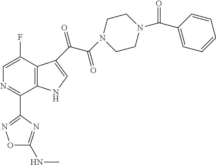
N1=C(C2=NOC(NC)=N2)C2=C(C(F)=C1)C(C(C(N1CCN(C(C3=CC=CC=C3)=O)CC1)=O)=O)=CN2
